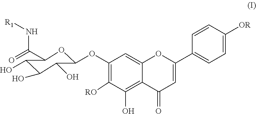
[R1]NC(=O)C1OC(OC2=C([RO])C(O)=C3C(=C2)OC(C2=CC=C([OR])C=C2)=CC3=O)C(O)C(O)C1O
